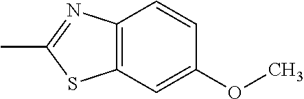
C12=C(N=C(C)S1)C=CC(OC)=C2
